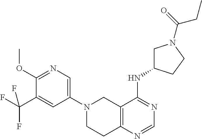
N1(C2=CN=C(OC)C(C(F)(F)F)=C2)CCC2=C(C1)C(NC1CN(C(=O)CC)CC1)=NC=N2
